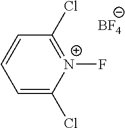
C1=C(Cl)[N+](F)=C(Cl)C=C1.[BF4]
